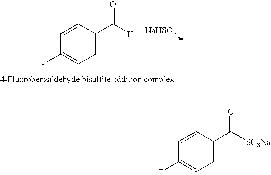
[NaHSO3].C1(F)=CC=C(C([H])=O)C=C1.C1(F)=CC=C(C([SO3Na])=O)C=C1
